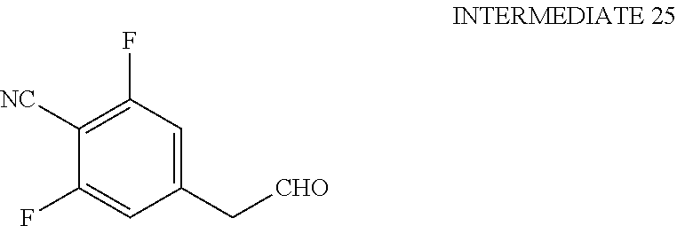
C1([NC])=C(F)C=C(C[CHO])C=C1F
